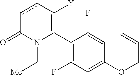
C1(C2=C([Y])ccC(=O)N2C[Me])=C(F)C=C(OCC=C)C=C1F
